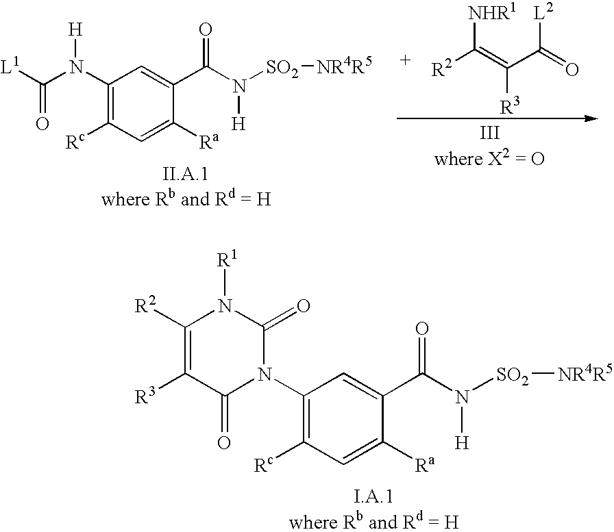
C1(N2C(=O)N([R1])C([R2])=C([R3])C2=O)=C([Rc])C=C([Ra])C(C(N([H])[SO2][NR4R5])=O)=C1.[R2]C(=C(C(=O)[L2])[R3])[NHR1].C1(N(C(=O)[L1])[H])=C([Rc])C=C([Ra])C(C(N([H])[SO2][NR4R5])=O)=C1
